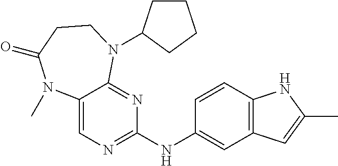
C12=C(C=C(NC3=NC=C4C(=N3)N(C3CCCC3)CCC(=O)N4C)C=C1)C=C(C)N2
